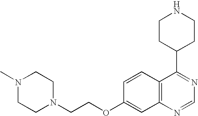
C1CC(C2=NC=NC3=C2C=CC(OCCN2CCN(C)CC2)=C3)CCN1
